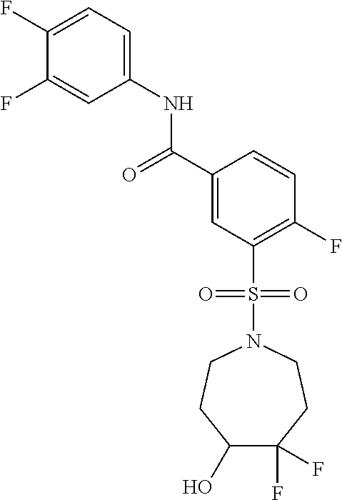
C1(F)=CC=C(NC(C2=CC(S(N3CCC(O)C(F)(F)CC3)(=O)=O)=C(F)C=C2)=O)C=C1F
